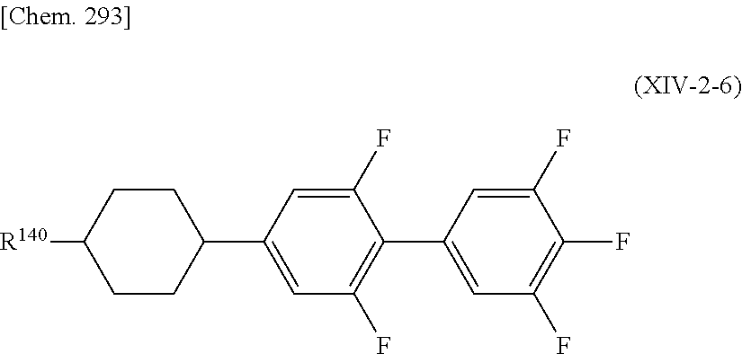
C1CC(C2=CC(F)=C(C3=CC(F)=C(F)C(F)=C3)C(F)=C2)CCC1[R140]
